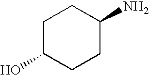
C1C(O)CCC(N)C1
